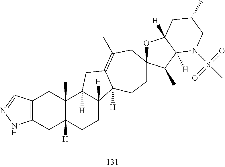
C12=C(C=NN1)CC1(C)C([H])(C2)CCC2([H])C1([H])CC1=C(C)CC3(CCC21[H])OC1([H])C([H])(C3C)N(S(C)(=O)=O)CC(C)C1
